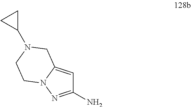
C1(N)=NN2C(=C1)CN(C1CC1)CC2
